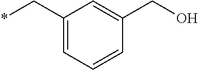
C1(C*)=CC=CC(CO)=C1
